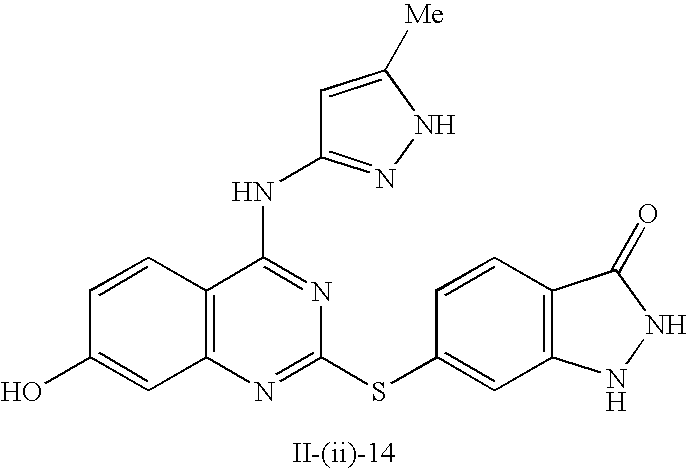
C12=C(N=C(SC3=CC4=C(C=C3)C(=O)NN4)N=C1NC1=NNC([Me])=C1)C=C(O)C=C2
